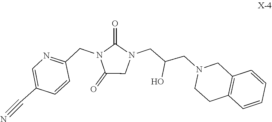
N1(CC(CN2CCC3=C(C2)C=CC=C3)O)C(=O)N(CC2=NC=C(C#N)C=C2)C(=O)C1
